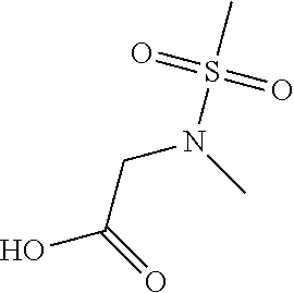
N(C)(CC(O)=O)S(=O)(=O)C
